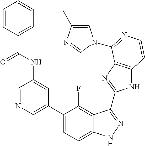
C1=C(C2=CC=C3C(=C2F)C(C2=NC4=C(N2)C=CN=C4N2C=C(C)N=C2)=NN3)C=C(NC(C2=CC=CC=C2)=O)C=N1
